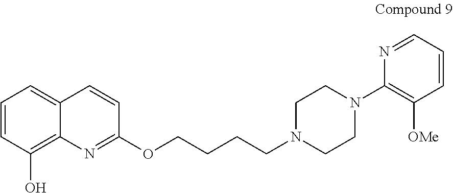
C1=CC(O)=C2C(=C1)C=CC(OCCCCN1CCN(C3=C([OMe])C=CC=N3)CC1)=N2
